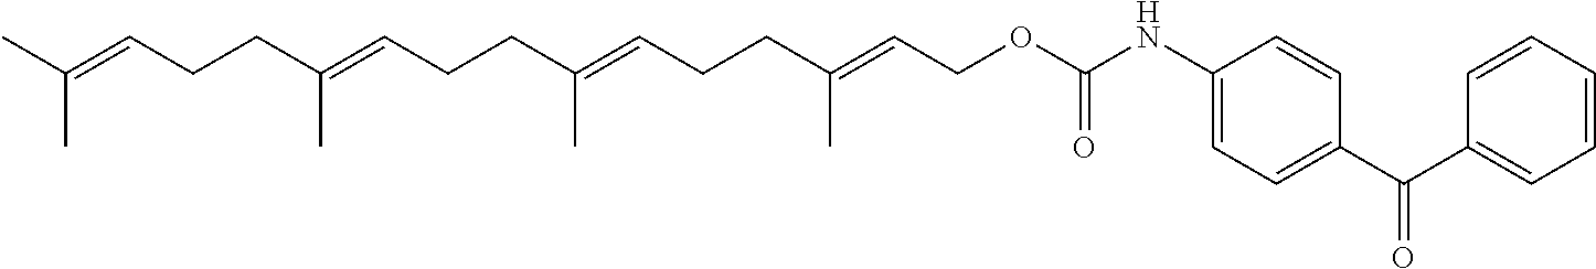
CC(=CCCC(=CCCC(=CCCC(=CCOC(NC1=CC=C(C(C2=CC=CC=C2)=O)C=C1)=O)C)C)C)C
